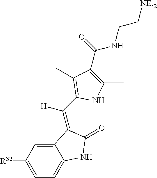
C12=CC([R32])=CC=C1NC(=O)C2=C([H])C1=C(C)C(C(NCC[NEt2])=O)=C(C)N1
